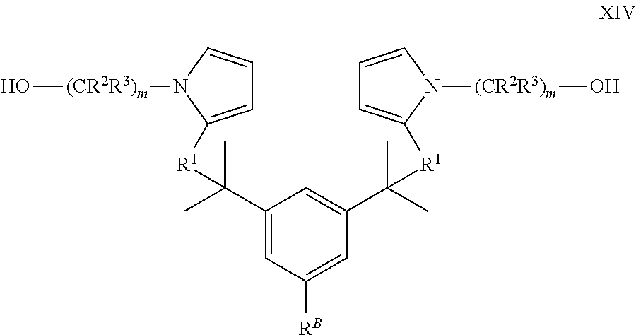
O[(CR2R3)m]N1C([R1]C(C)(C)C2=CC([RB])=CC(C(C)(C)[R1]C3=CC=CN3[(CR2R3)m]O)=C2)=CC=C1
